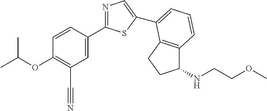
C1=CC(C2=NC=C(C3=CC=CC4=C3CCC4NCCOC)S2)=CC(C#N)=C1OC(C)C
